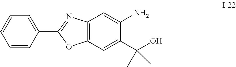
C12=C(C=C(C(O)(C)C)C(N)=C1)OC(C1=CC=CC=C1)=N2
